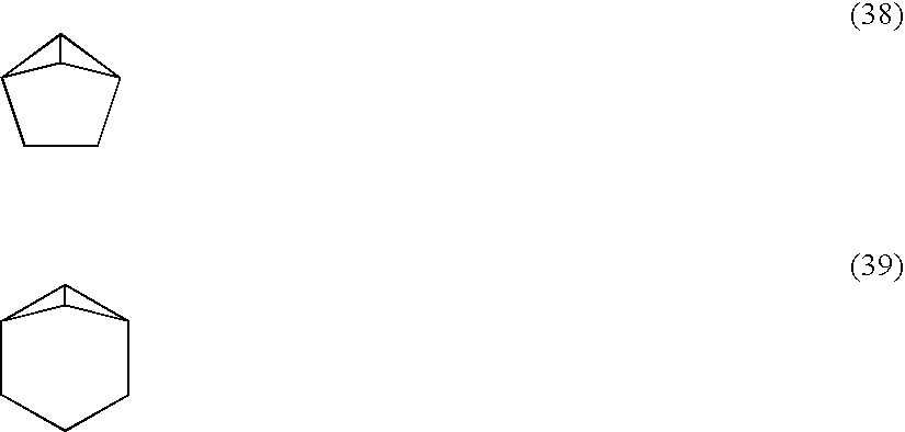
C1CC2C3C1C23.C12CCCC3C1C23
